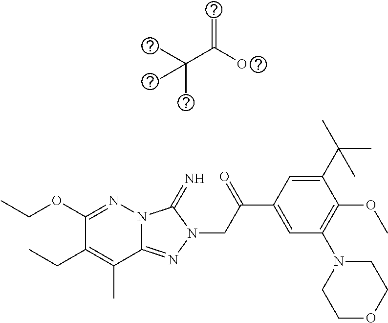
N12C(=NN(CC(C3=CC(N4CCOCC4)=C(OC)C(C(C)(C)C)=C3)=O)C1=N)C(C)=C(CC)C(OCC)=N2.C(C(O)=C)(C)(C)C
